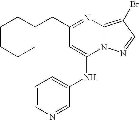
C(C1=NC2=C(Br)C=NN2C(NC2=CC=CN=C2)=C1)C1CCCCC1
